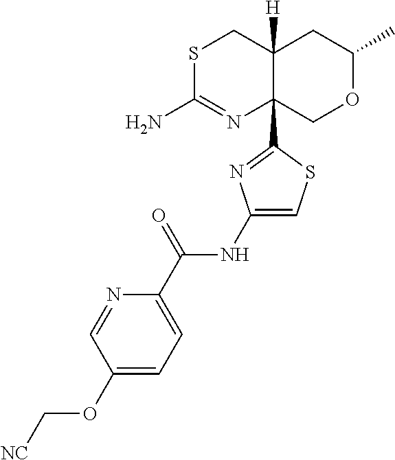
S1C(N)=NC2(C3=NC(NC(C4=CC=C(OC[CN])C=N4)=O)=CS3)C([H])(C1)CC(C)OC2
